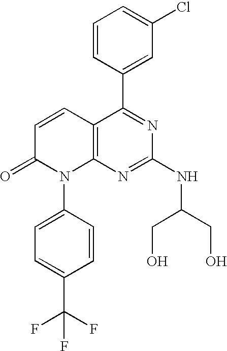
C12=C(N=C(NC(CO)CO)N=C1C1=CC(Cl)=CC=C1)N(C1=CC=C(C(F)(F)F)C=C1)C(=O)C=C2
